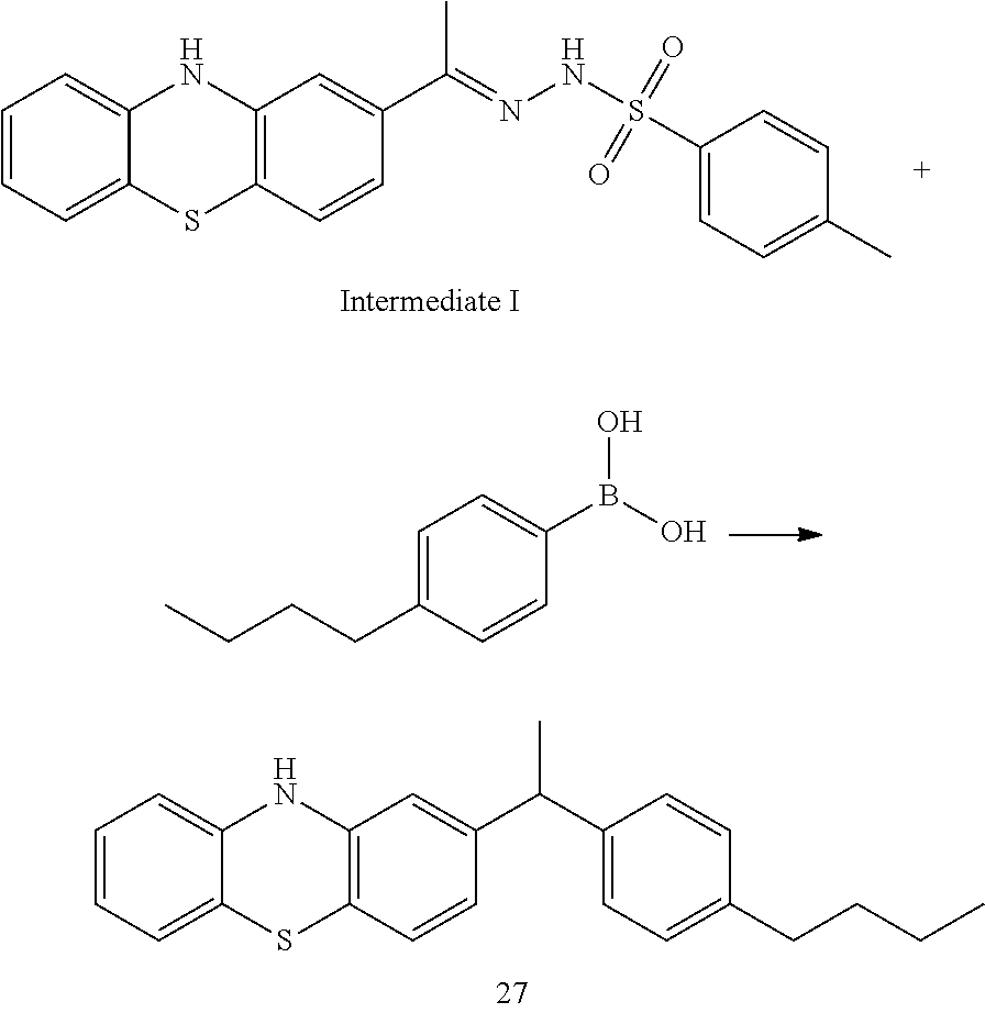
C12=C(NC3=CC=CC=C3S1)C=C(C(C)=NNS(=O)(=O)C1=CC=C(C)C=C1)C=C2.C1(CCCC)=CC=C(B(O)O)C=C1.C1=CC=C2C(=C1)SC1=C(N2)C=C(C(C2=CC=C(CCCC)C=C2)C)C=C1
